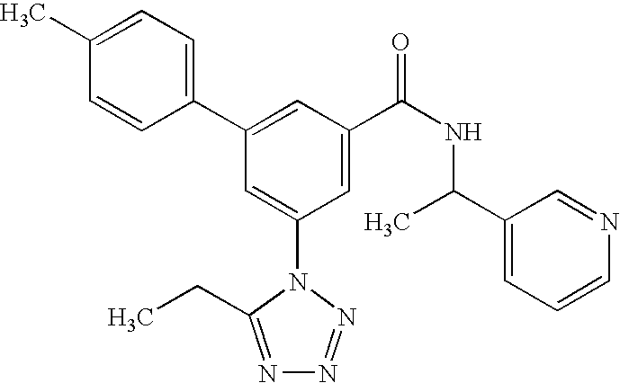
C1(C2=CC(C(NC(C3=CC=CN=C3)C)=O)=CC(N3C(CC)=NN=N3)=C2)=CC=C(C)C=C1
